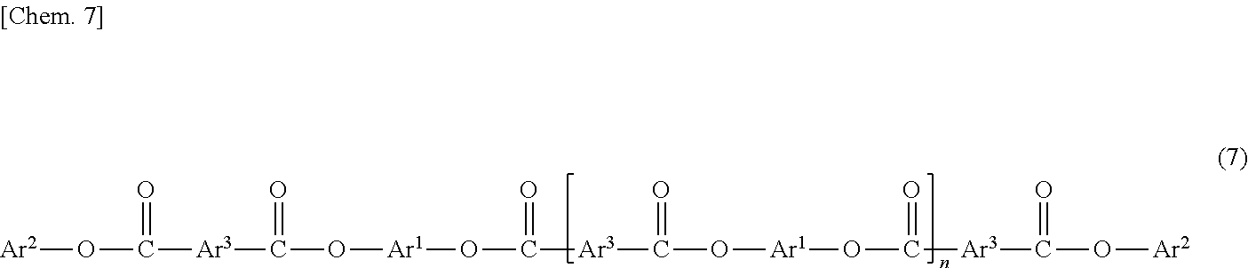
[Ar2]OC(=O)[Ar3]C(=O)O[Ar1]OC(=O)[Ar3]C(=O)O[Ar1]OC(=O)[Ar3]C(=O)O[Ar2]
